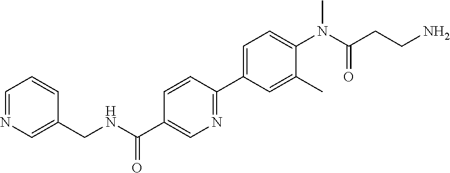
N1=CC=CC(CNC(C2=CN=C(C3=CC=C(N(C)C(=O)CCN)C(C)=C3)C=C2)=O)=C1
